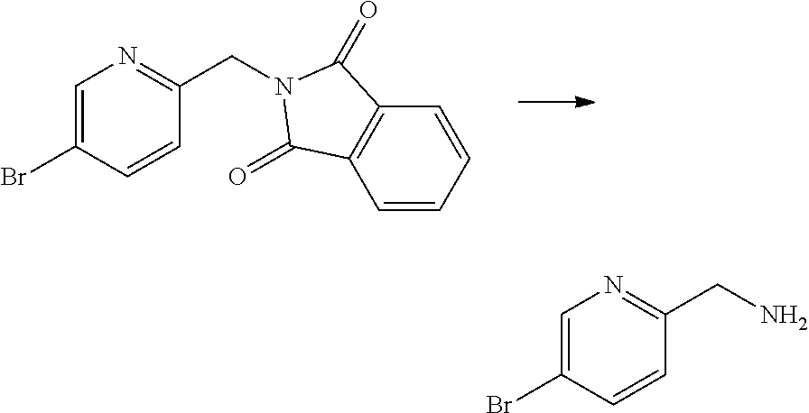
C1=C(Br)C=CC(CN2C(=O)C3=C(C=CC=C3)C2=O)=N1.C1=C(Br)C=CC(CN)=N1
